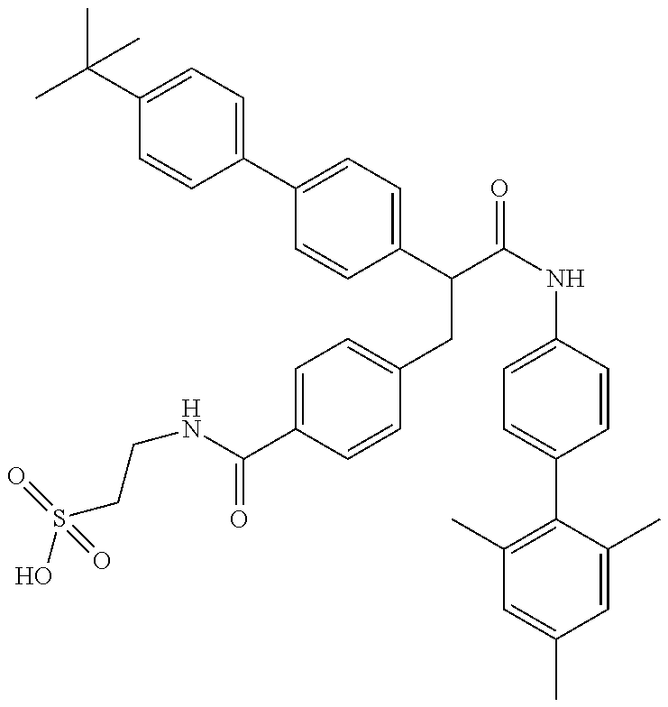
OS(CCNC(=O)C1=CC=C(CC(C2=CC=C(C3=CC=C(C(C)(C)C)C=C3)C=C2)C(=O)NC2=CC=C(C3=C(C)C=C(C)C=C3C)C=C2)C=C1)(=O)=O
